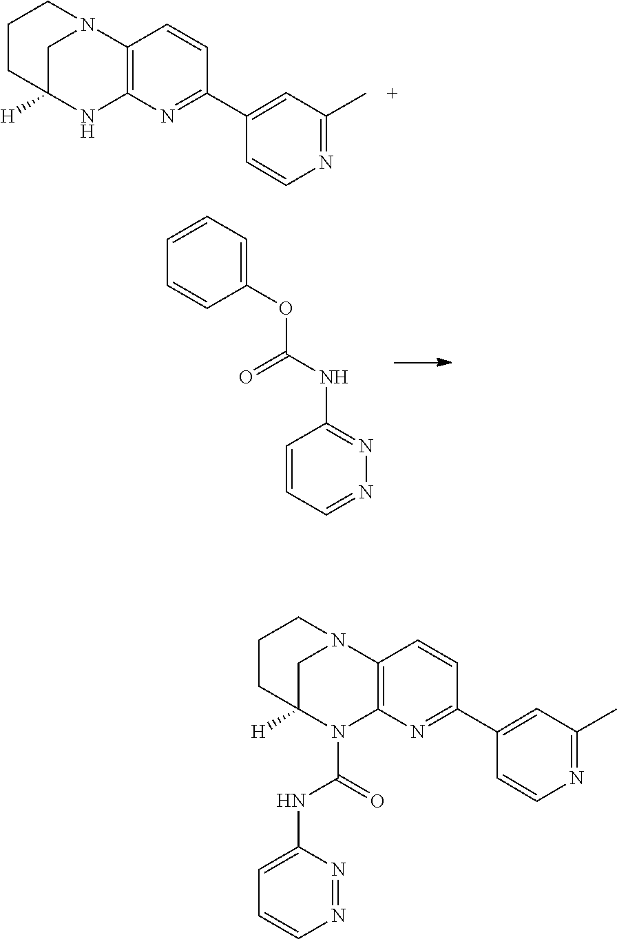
C1=CC=C(OC(NC2=NN=CC=C2)=O)C=C1.C12=C(N=C(C3=CC(C)=NC=C3)C=C1)NC1([H])CN2CCC1.C12=C(N=C(C3=CC(C)=NC=C3)C=C1)N(C(=O)NC1=CC=CN=N1)C1([H])CN2CCC1
